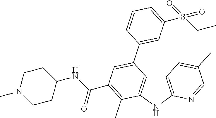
C12=C(NC3=C1C(C1=CC(S(CC)(=O)=O)=CC=C1)=CC(C(NC1CCN(C)CC1)=O)=C3C)N=CC(C)=C2
